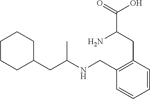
C1(CC(NCC2=C(CC(C(=O)O)N)C=CC=C2)C)CCCCC1
